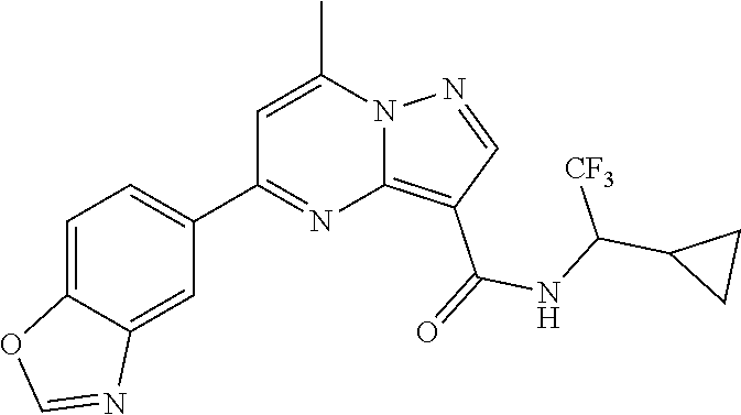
C12=C(C(=O)NC(C3CC3)[CF3])C=NN1C(C)=CC(C1=CC=C3C(=C1)N=CO3)=N2
